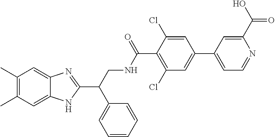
C1(C)=C(C)C=C2C(=C1)N=C(C(CNC(C1=C(Cl)C=C(C3=CC=NC(C(=O)O)=C3)C=C1Cl)=O)C1=CC=CC=C1)N2
